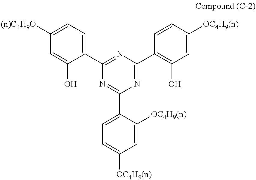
C1([(n)C4H9O])=CC=C(C2=NC(C3=C(O)C=C([OC4H9(n)])C=C3)=NC(C3=CC=C([OC4H9(n)])C=C3[OC4H9(n)])=N2)C(O)=C1
